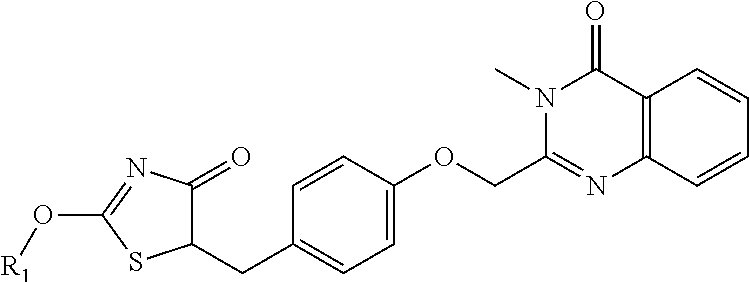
C1=C(CC2C(=O)N=C(O[R1])S2)C=CC(OCC2=NC3=C(C(=O)N2C)C=CC=C3)=C1
